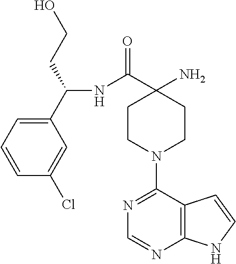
C(C1(N)CCN(C2=NC=NC3=C2C=CN3)CC1)(=O)NC(C1=CC=CC(Cl)=C1)CCO
